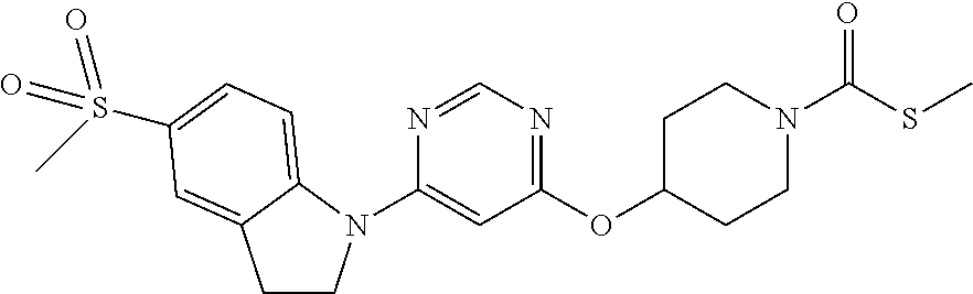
N1=CN=C(OC2CCN(C(SC)=O)CC2)C=C1N1CCC2=CC(S(=O)(C)=O)=CC=C12
